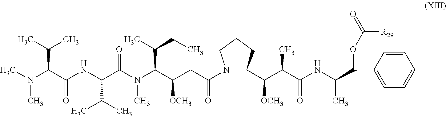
CN(C(C(NC(C(N(C(C(CC(=O)N1C(C(C(C(NC(C)C(C2=CC=CC=C2)OC([R29])=O)=O)C)[OCH3])CCC1)[OCH3])C(C)CC)C)=O)C(C)C)=O)C(C)C)C
